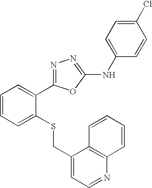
C1(CSC2=CC=CC=C2C2=NN=C(NC3=CC=C(Cl)C=C3)O2)=CC=NC2=C1C=CC=C2
